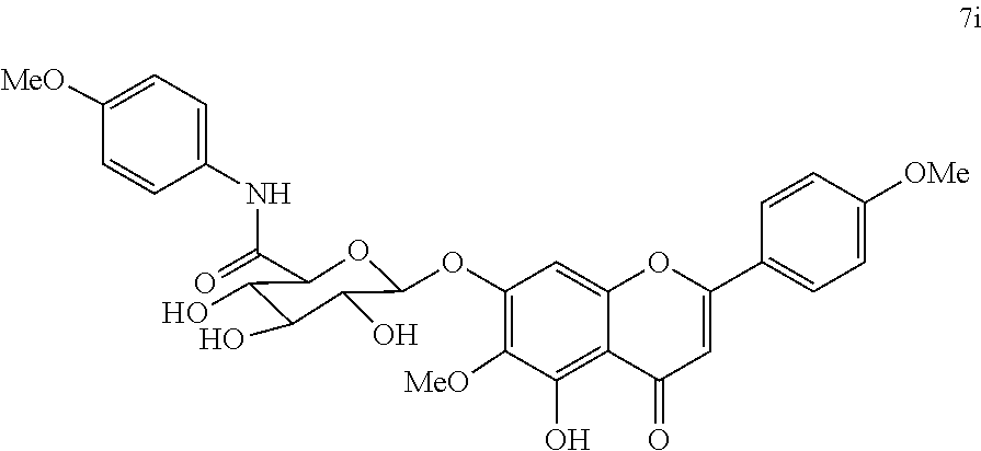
C1([MeO])=CC=C(NC(=O)C2OC(OC3=C([MeO])C(O)=C4C(=C3)OC(C3=CC=C([OMe])C=C3)=CC4=O)C(O)C(O)C2O)C=C1
